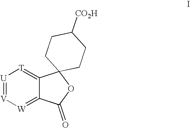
[U]1=[V][W]=C2C(=[T]1)C1(OC2=O)CCC([CO2H])CC1
